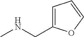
CNCC1=CC=CO1
